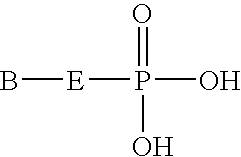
B[E]P(=O)(O)O
